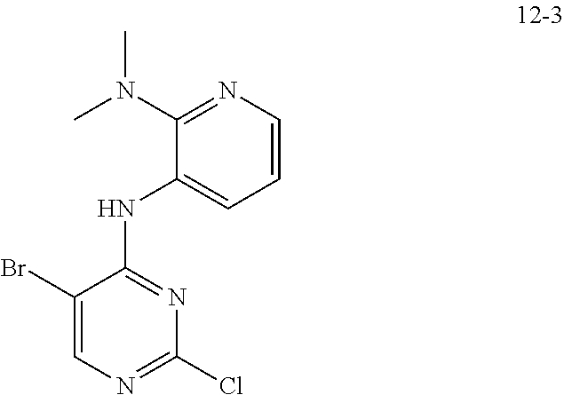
C1=CN=C(N(C)C)C(NC2=NC(Cl)=NC=C2Br)=C1
